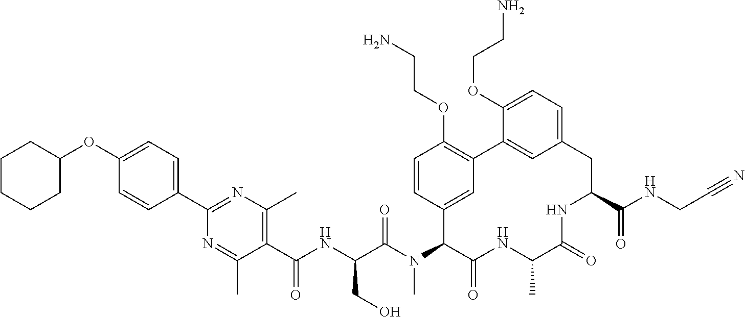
C1(OC2=CC=C(C3=NC(C)=C(C(=O)NC(CO)C(=O)N(C)C4C5=CC(=C(OCCN)C=C5)C5=CC(=CC=C5OCCN)CC(C(=O)NCC#N)NC(=O)C(C)NC4=O)C(C)=N3)C=C2)CCCCC1
